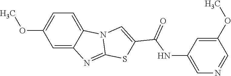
C1=C2C(=CC=C1OC)N1C(=N2)SC(C(NC2=CN=CC(OC)=C2)=O)=C1
